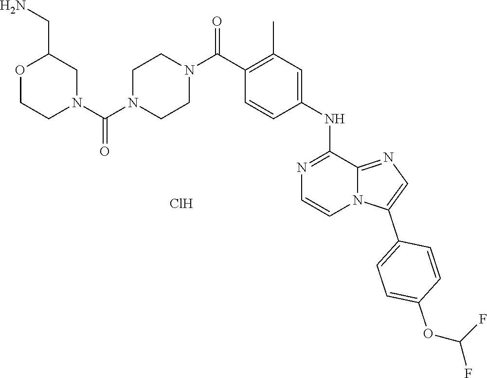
C1(C(N2CCN(C(=O)N3CCOC(CN)C3)CC2)=O)=C(C)C=C(NC2=NC=CN3C2=NC=C3C2=CC=C(OC(F)F)C=C2)C=C1.Cl
